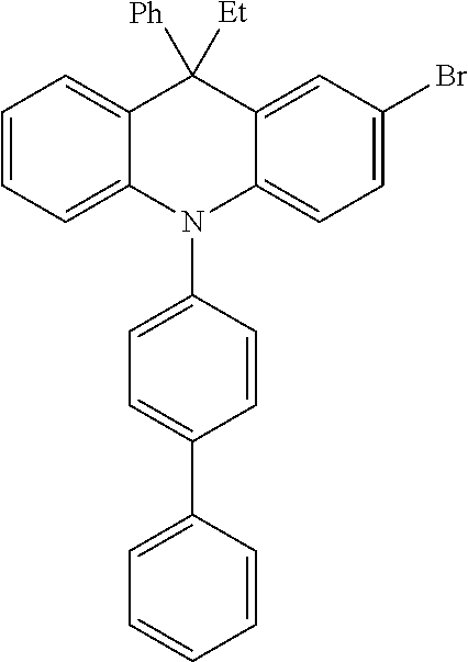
C1=CC=C2C(=C1)C([Ph])([Et])C1=CC(Br)=CC=C1N2C1=CC=C(C2=CC=CC=C2)C=C1
